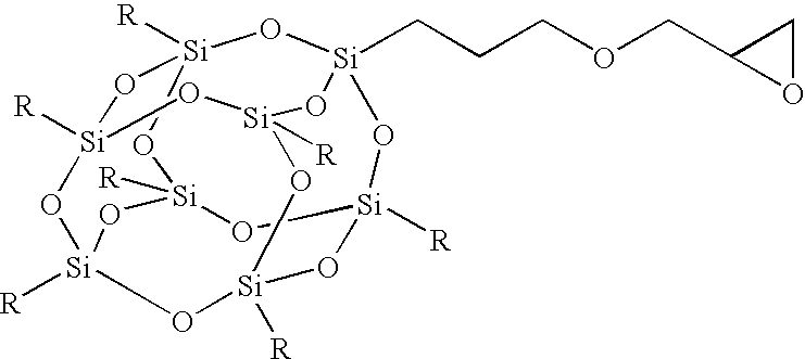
[Si]12([R])O[Si]3([R])O[Si]4([R])O[Si]5(CCCOCC6OC6)O[Si]([R])(O[Si]([R])(O1)O[Si]([R])(O3)O5)O[Si]([R])(O4)O2
